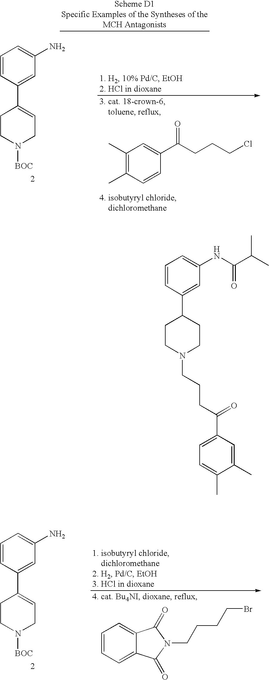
C1=CC(C2CCN(CCCC(=O)C3=CC=C(C)C(C)=C3)CC2)=CC(NC(C(C)C)=O)=C1.C1=CC(C2=CCN([BOC])CC2)=CC(N)=C1.C1=CC=C2C(=C1)C(=O)N(CCCCBr)C2=O.C1=CC(C2=CCN([BOC])CC2)=CC(N)=C1.C1(C)=C(C)C=CC(C(CCCCl)=O)=C1
